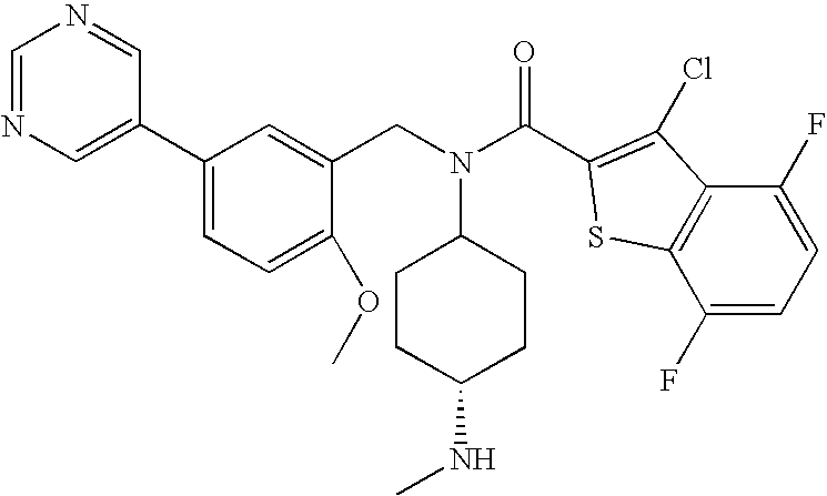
C1CC(NC)CCC1N(CC1=CC(C2=CN=CN=C2)=CC=C1OC)C(=O)C1=C(Cl)C2=C(C(F)=CC=C2F)S1
